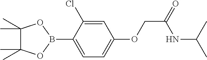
C1=C(B2OC(C)(C)C(C)(C)O2)C(Cl)=CC(OCC(NC(C)C)=O)=C1
